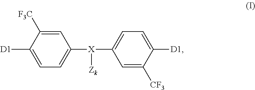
C1=C([F3C])C([D1])=CC=C1[X](C1=CC=C([D1])C([CF3])=C1)[Zk]
